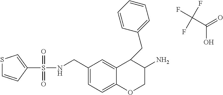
C1(S(NCC2=CC=C3C(=C2)C(CC2=CC=CC=C2)C(N)CO3)(=O)=O)=CSC=C1.C(C(=O)O)(F)(F)F
